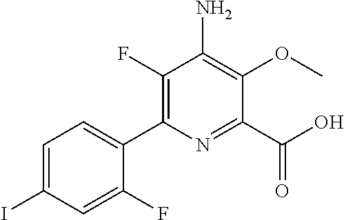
C1(F)=C(C2=CC=C(I)C=C2F)N=C(C(O)=O)C(OC)=C1N
